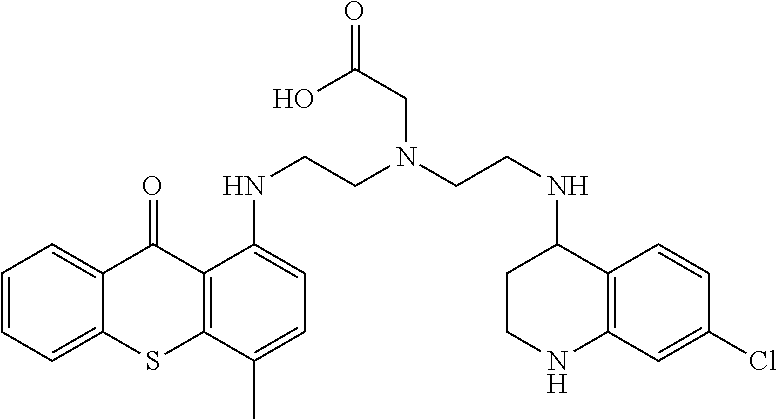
C1=CC=C2C(=C1)C(=O)C1=C(S2)C(C)=CC=C1NCCN(CCNC1CCNC2=C1C=CC(Cl)=C2)CC(O)=O
